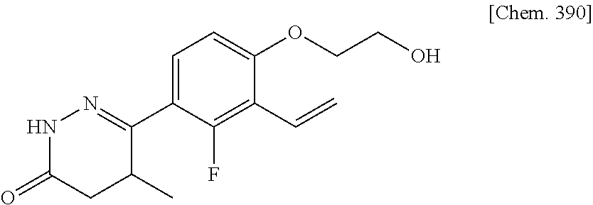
N1C(=O)CC(C)C(C2=CC=C(OCCO)C(C=C)=C2F)=N1
